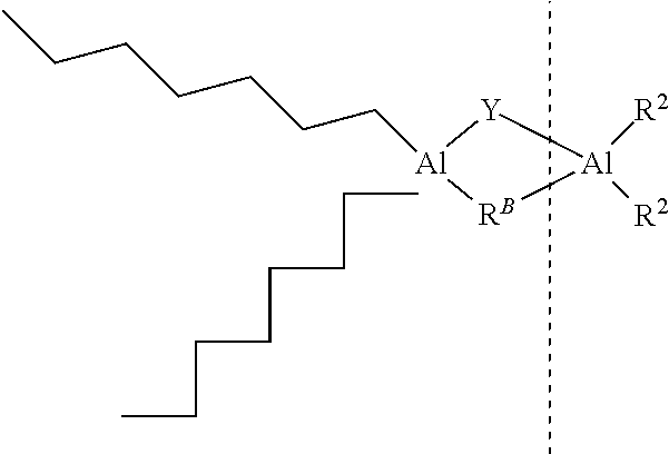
[Al]1(CCCCCCC)[Y][Al]([R2])([R2])[RB]1.CCCCCCCC
